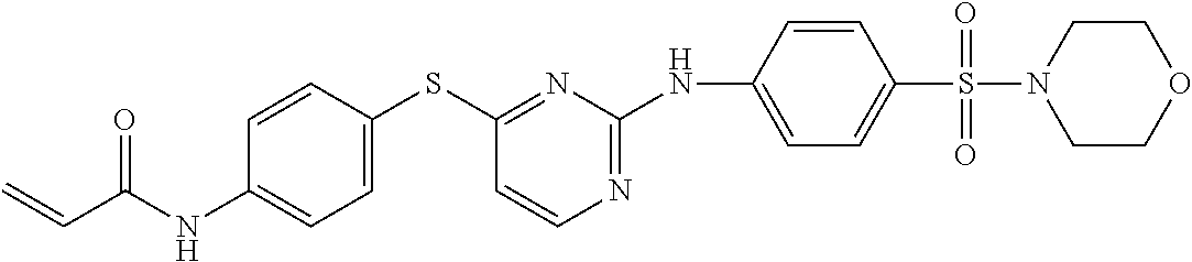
C1=CC(SC2=NC(NC3=CC=C(S(=O)(N4CCOCC4)=O)C=C3)=NC=C2)=CC=C1NC(C=C)=O
